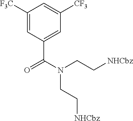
[F3C]C1=CC(C(=O)N(CC[NHCbz])CC[NHCbz])=CC([CF3])=C1
